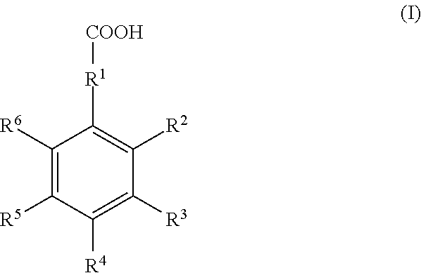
C1([R6])=C([R5])C([R4])=C([R3])C([R2])=C1[R1][COOH]
